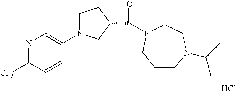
N1=C([CF3])C=CC(N2CCC(C(=O)N3CCN(C(C)C)CCC3)C2)=C1.Cl
